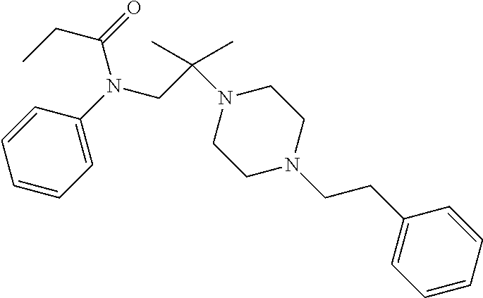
C1=CC=C(N(CC(N2CCN(CCC3=CC=CC=C3)CC2)(C)C)C(=O)CC)C=C1
